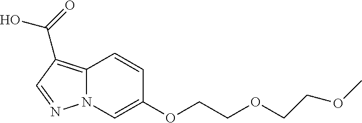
C12=C(C(=O)O)C=NN1C=C(OCCOCCOC)C=C2
